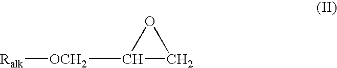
[OCH2](C1CO1)[Ralk]
